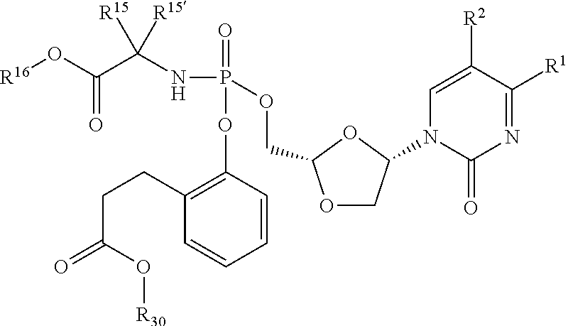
O1CC(N2C(=O)N=C([R1])C([R2])=C2)OC1COP(=O)(NC(C(=O)O[R16])([R15])[R15])OC1=C(CCC(=O)O[R30])C=CC=C1
